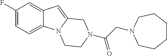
C1(F)=CC=C2C(=C1)C=C1N2CCN(C(CN2CCCCCC2)=O)C1
